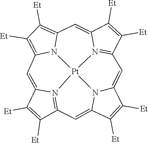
N12[Pt]34N5C6=CC7=N3C(=CC1=C([Et])C([Et])=C2C=C1C([Et])=C([Et])C(=N41)C=C5C([Et])=C6[Et])C([Et])=C7[Et]
